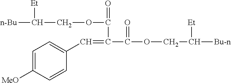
C1=C([MeO])C=CC(C=C(C(OCC([Bu-n])[Et])=O)C(OCC([n-Bu])[Et])=O)=C1
